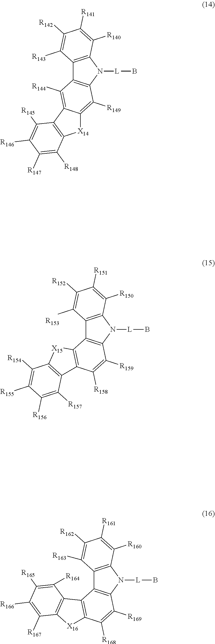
C12=C(N([L]B)C3=C1C([R144])=C1C(=C3[R149])[X14]C3=C1C([R145])=C([R146])C([R147])=C3[R148])C([R140])=C([R141])C([R142])=C2[R143].C12=C(N([L]B)C3=C1C1=C(C([R158])=C3[R159])C3=C([X15]1)C([R154])=C([R155])C([R156])=C3[R157])C([R150])=C([R151])C([R152])=C2[R153].C12=C(N([L]B)C3=C1C1=C(C([R168])=C3[R169])[X16]C3=C1C([R164])=C([R165])C([R166])=C3[R167])C([R160])=C([R161])C([R162])=C2[R163]
